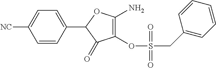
C1(OS(=O)(CC2=CC=CC=C2)=O)=C(N)OC(C2=CC=C([NC])C=C2)C1=O
